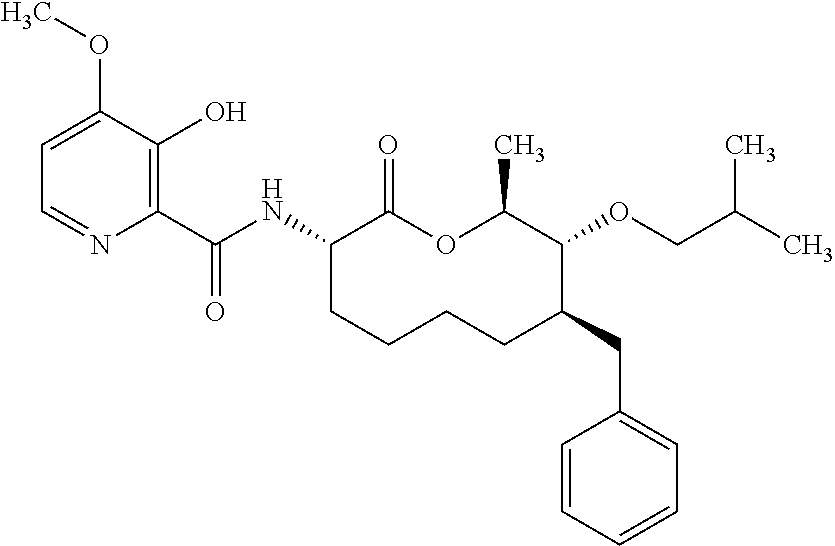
C1(C(NC2C(=O)OC(C)C(OCC(C)C)C(CC3=CC=CC=C3)CCCC2)=O)=C(O)C(OC)=CC=N1
